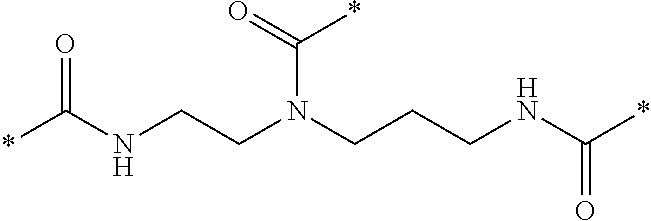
*C(NCCN(CCCNC(*)=O)C(=O)*)=O
